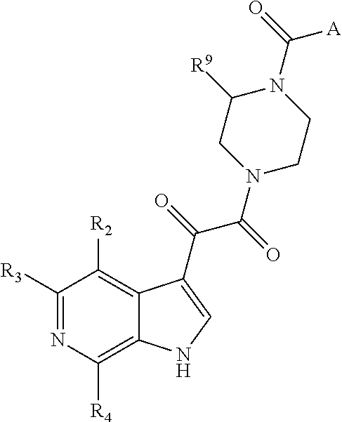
C1([R3])=NC([R4])=C2C(=C1[R2])C(C(C(N1CCN(C([A])=O)C([R9])C1)=O)=O)=CN2
